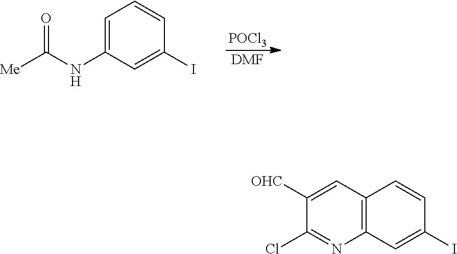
[POCl3].[DMF].C1=C(NC([Me])=O)C=C(I)C=C1.C12=C(C=C(I)C=C1)N=C(Cl)C([OHC])=C2
